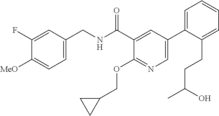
C1=C(CNC(C2=CC(C3=CC=CC=C3CCC(C)O)=CN=C2OCC2CC2)=O)C=C(F)C([MeO])=C1
